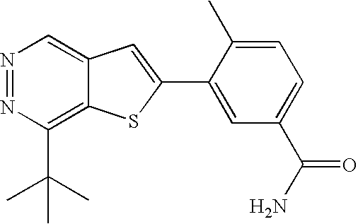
N1=NC(C(C)(C)C)=C2C(=C1)C=C(C1=CC(C(N)=O)=CC=C1C)S2
